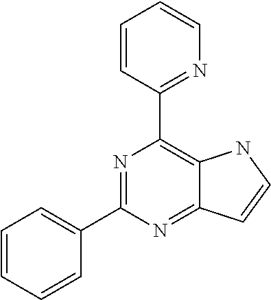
N1=C(C2=CC=CC=C2)N=C2C(=C1C1=NC=CC=C1)NC=C2
